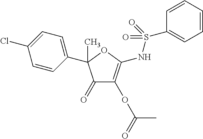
C1=CC(C2(C)C(=O)C(OC(=O)C)=C(NS(=O)(=O)C3=CC=CC=C3)O2)=CC=C1Cl
